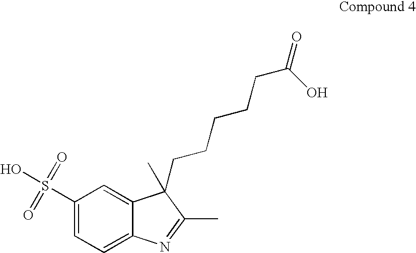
C1(S(O)(=O)=O)=CC=C2C(=C1)C(C)(CCCCCC(O)=O)C(C)=N2
